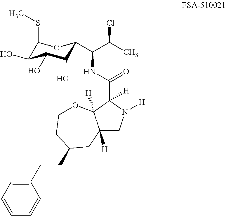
C1(SC)C(O)C(O)C(O)C(C(C(Cl)C)NC(=O)C2([H])N([H])CC3([H])C2([H])OCCC(CCC2=CC=CC=C2)C3)O1
